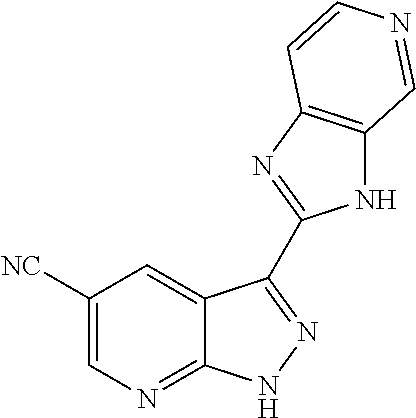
[NC]C1=CN=C2C(=C1)C(C1=NC3=C(N1)C=NC=C3)=NN2
